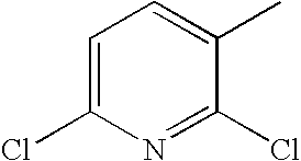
C1=C(Cl)N=C(Cl)C(C)=C1
